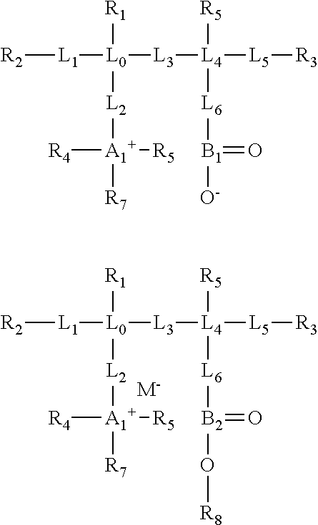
[R2][L1][L0]([R1])([L2][A1+]([R7])([R4])[R5])[L3][L4]([R5])([L5][R3])[L6][B2](O[R8])=O.[M-].[R2][L1][L0]([R1])([L2][A1+]([R7])([R4])[R5])[L3][L4]([R5])([L5][R3])[L6][B1]([O-])=O
